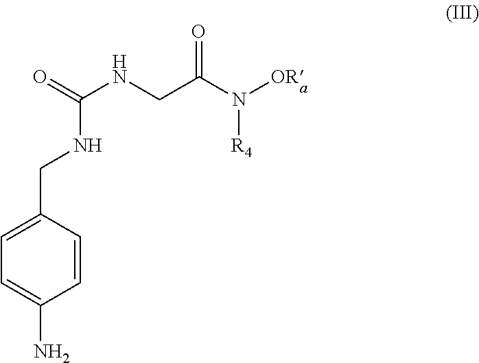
C1=C(N)C=CC(CNC(NCC(N([OR])[R4])=O)=O)=C1
